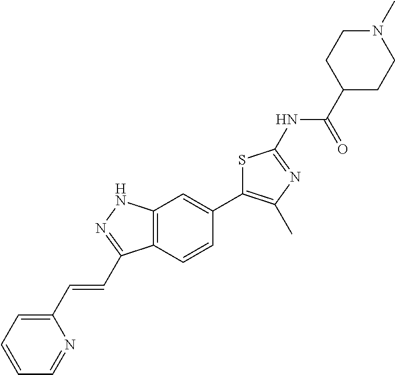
C1CC(C(=O)NC2=NC(C)=C(C3=CC4=C(C=C3)C(C=CC3=CC=CC=N3)=NN4)S2)CCN1C
